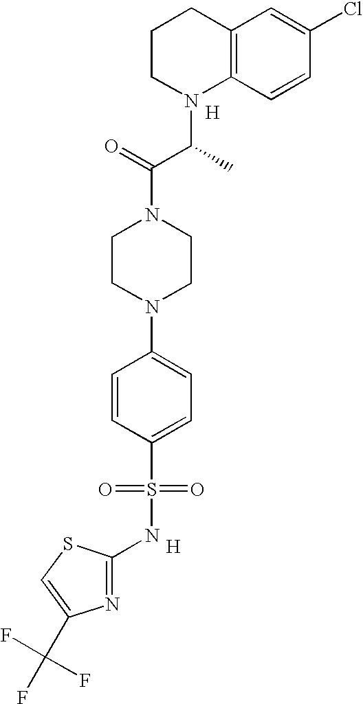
C1CN(C(C(N2CCN(C3=CC=C(S(=O)(=O)NC4=NC(C(F)(F)F)=CS4)C=C3)CC2)=O)C)C2=C(C1)C=C(Cl)C=C2.[H].[H]
